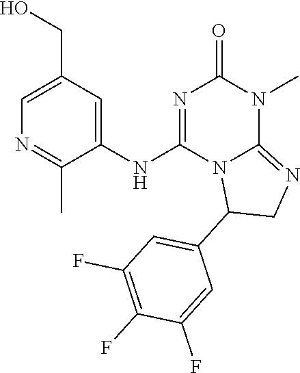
C1=C(CO)C=C(NC2=NC(=O)N(C)C3=NCC(C4=CC(F)=C(F)C(F)=C4)N23)C(C)=N1
